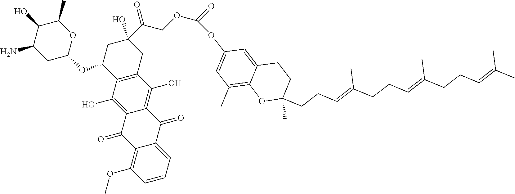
C1(C)=C2C(=CC(OC(=O)OCC(=O)C3(O)CC(OC4OC(C)C(O)C(N)C4)C4=C(C3)C(O)=C3C(=C4O)C(=O)C4=C(OC)C=CC=C4C3=O)=C1)CCC(CCC=C(CCC=C(CCC=C(C)C)C)C)(C)O2
